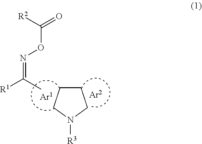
C(ON=C([R1])C)([R2])=O.C1CCN([R3])C1
